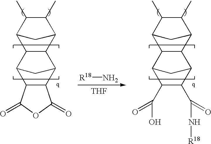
[R18]N.[THF].C12C3C(C(C(C)C1C)C2)C1C(C(N[R18])=O)C(C(O)=O)C3C1.C12C3C(C(C(C)C1C)C2)C1C2C(C3C1)C(=O)OC2=O
